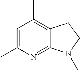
C12=NC(C)=CC(C)=C1CCN2C
